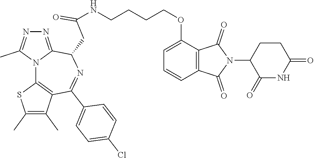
N(C(CC1C2=NN=C(C)N2C2=C(C(C)=C(C)S2)C(C2=CC=C(Cl)C=C2)=N1)=O)CCCCOC1=CC=CC2=C1C(=O)N(C1C(=O)NC(=O)CC1)C2=O
